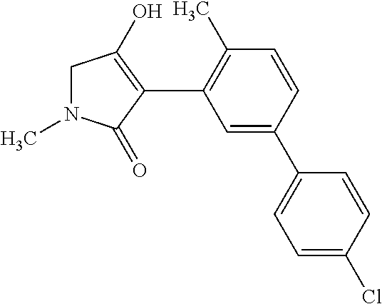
N1(C)CC(O)=C(C2=C(C)C=CC(C3=CC=C(Cl)C=C3)=C2)C1=O
